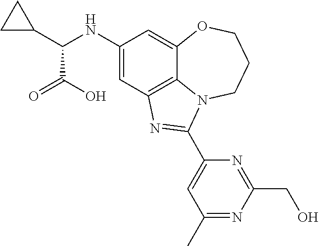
C1(NC(C2CC2)C(O)=O)=CC2=C3C(=C1)OCCCN3C(C1=CC(C)=NC(CO)=N1)=N2
